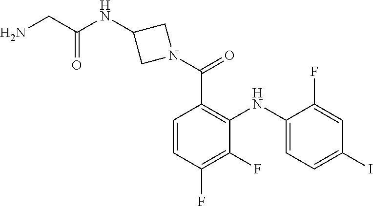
C1=CC(F)=C(F)C(NC2=CC=C(I)C=C2F)=C1C(N1CC(NC(CN)=O)C1)=O
